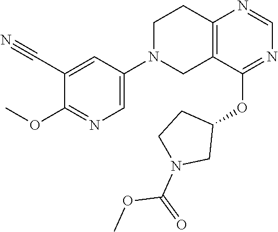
C1N(C2=CN=C(OC)C(C#N)=C2)CC2=C(C1)N=CN=C2OC1CCN(C(=O)OC)C1
